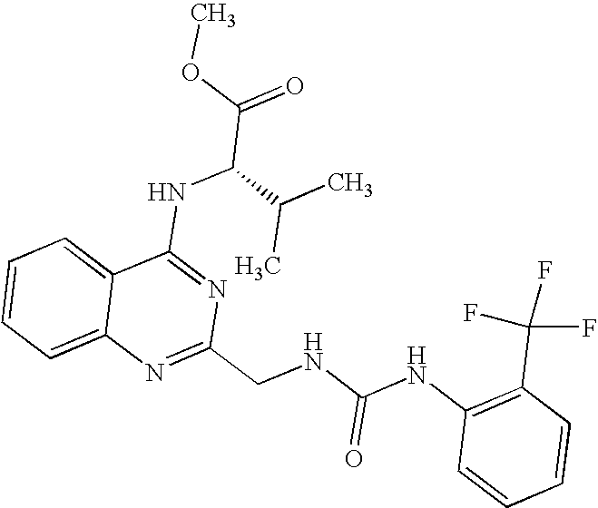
C12=CC=CC=C1N=C(CNC(NC1=C(C(F)(F)F)C=CC=C1)=O)N=C2NC(C(=O)OC)C(C)C
